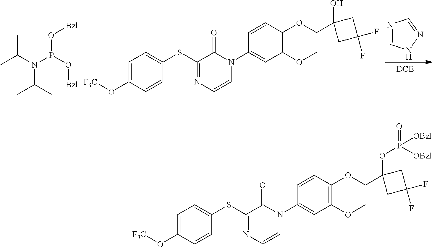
CC(N(P(O[Bzl])O[Bzl])C(C)C)C.C1=C(O[F3C])C=CC(SC2=NC=CN(C3=CC(OC)=C(OCC4(O)CC(F)(F)C4)C=C3)C2=O)=C1.N1=CNN=C1.C1(OP(=O)([OBzl])[OBzl])(COC2=C(OC)C=C(N3C=CN=C(SC4=CC=C(O[F3C])C=C4)C3=O)C=C2)CC(F)(F)C1
